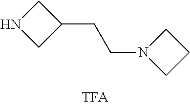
N1CC(CCN2CCC2)C1
